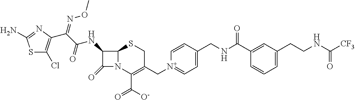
S1C(Cl)=C(C(C(=O)NC2C(=O)N3C2SCC(C[N+]2=CC=C(CNC(C4=CC(CCNC([CF3])=O)=CC=C4)=O)C=C2)=C3C([O-])=O)=NOC)N=C1N
